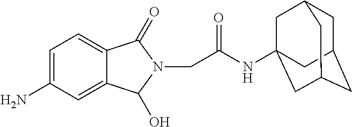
C1C2CC3CC(NC(CN4C(=O)C5=CC=C(N)C=C5C4O)=O)(CC1C3)C2
